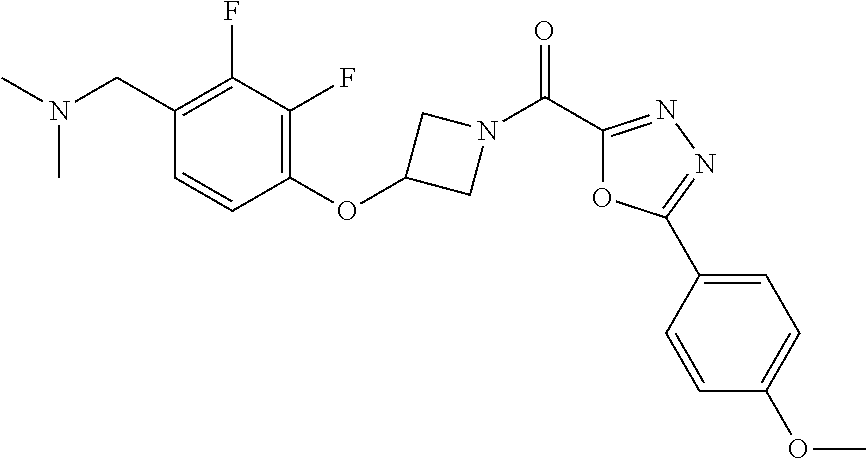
N1(C(C2=NN=C(C3=CC=C(OC)C=C3)O2)=O)CC(OC2=C(F)C(F)=C(CN(C)C)C=C2)C1
